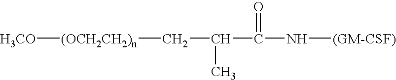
[H3CO][(OCH2CH2)n]CC(C(=O)N[(GM-CSF)])C
